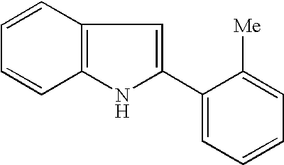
C1=CC2=C(C=C1)NC(C1=CC=CC=C1[Me])=C2
